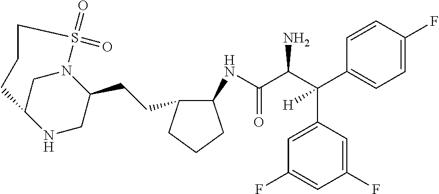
C(C(C(C1=CC=C(F)C=C1)(C1=CC(F)=CC(F)=C1)[H])N)(=O)NC1C(CCC2CNC3CN2S(=O)(=O)CCC3)CCC1
